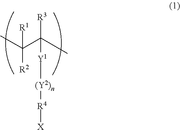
CC(C(C)([R3])[Y1][(Y2)n][R4][X])([R1])[R2]
